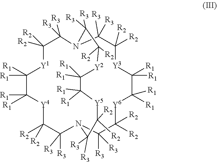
C1([R2])([R2])[Y1]C([R1])([R1])C([R1])([R1])[Y4]C([R2])([R2])C([R3])([R3])N2C([R3])([R3])C([R2])([R2])[Y6]C([R1])([R1])C([R1])([R1])[Y3]C([R2])([R2])C([R3])([R3])N(C1([R3])[R3])C([R3])([R3])C([R2])([R2])[Y2]C([R1])([R1])C([R1])([R1])[Y5]C([R2])([R2])C2([R3])[R3]
